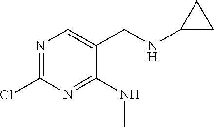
N1=C(Cl)N=C(NC)C(CNC2CC2)=C1
